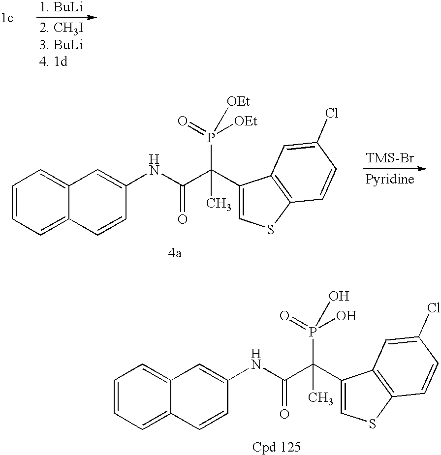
C1=CC=C2C(=C1)C=C(NC(=O)C(P([OEt])(=O)[OEt])(C1=CSC3=C1C=C(Cl)C=C3)C)C=C2.C1=CC=C2C(=C1)C=C(NC(=O)C(P(O)(=O)O)(C1=CSC3=C1C=C(Cl)C=C3)C)C=C2
